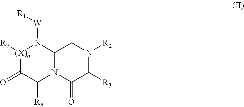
[(X)n]1([R7])C(=O)C([R5])N2C(N1[W][R1])CN([R2])C([R3])C2=O
